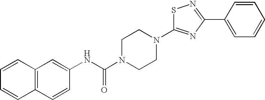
S1C(N2CCN(C(NC3=CC4=C(C=C3)C=CC=C4)=O)CC2)=NC(C2=CC=CC=C2)=N1
